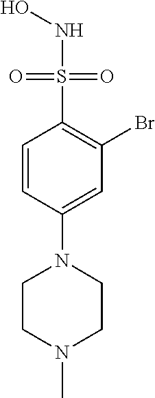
C1=CC(N2CCN(C)CC2)=CC(Br)=C1S(NO)(=O)=O
